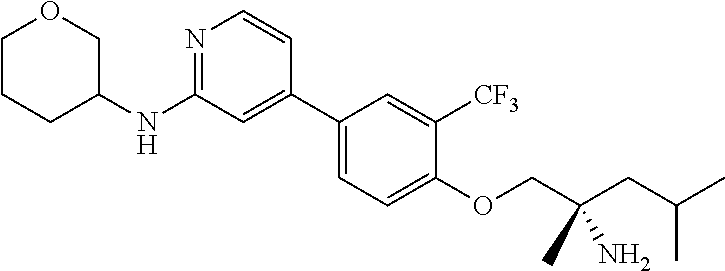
C1(C2=CC(NC3COCCC3)=NC=C2)=CC=C(OCC(CC(C)C)(N)C)C([CF3])=C1
